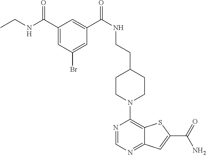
N1=CN=C2C(=C1N1CCC(CCNC(C3=CC(C(NCC)=O)=CC(Br)=C3)=O)CC1)SC(C(=O)N)=C2
